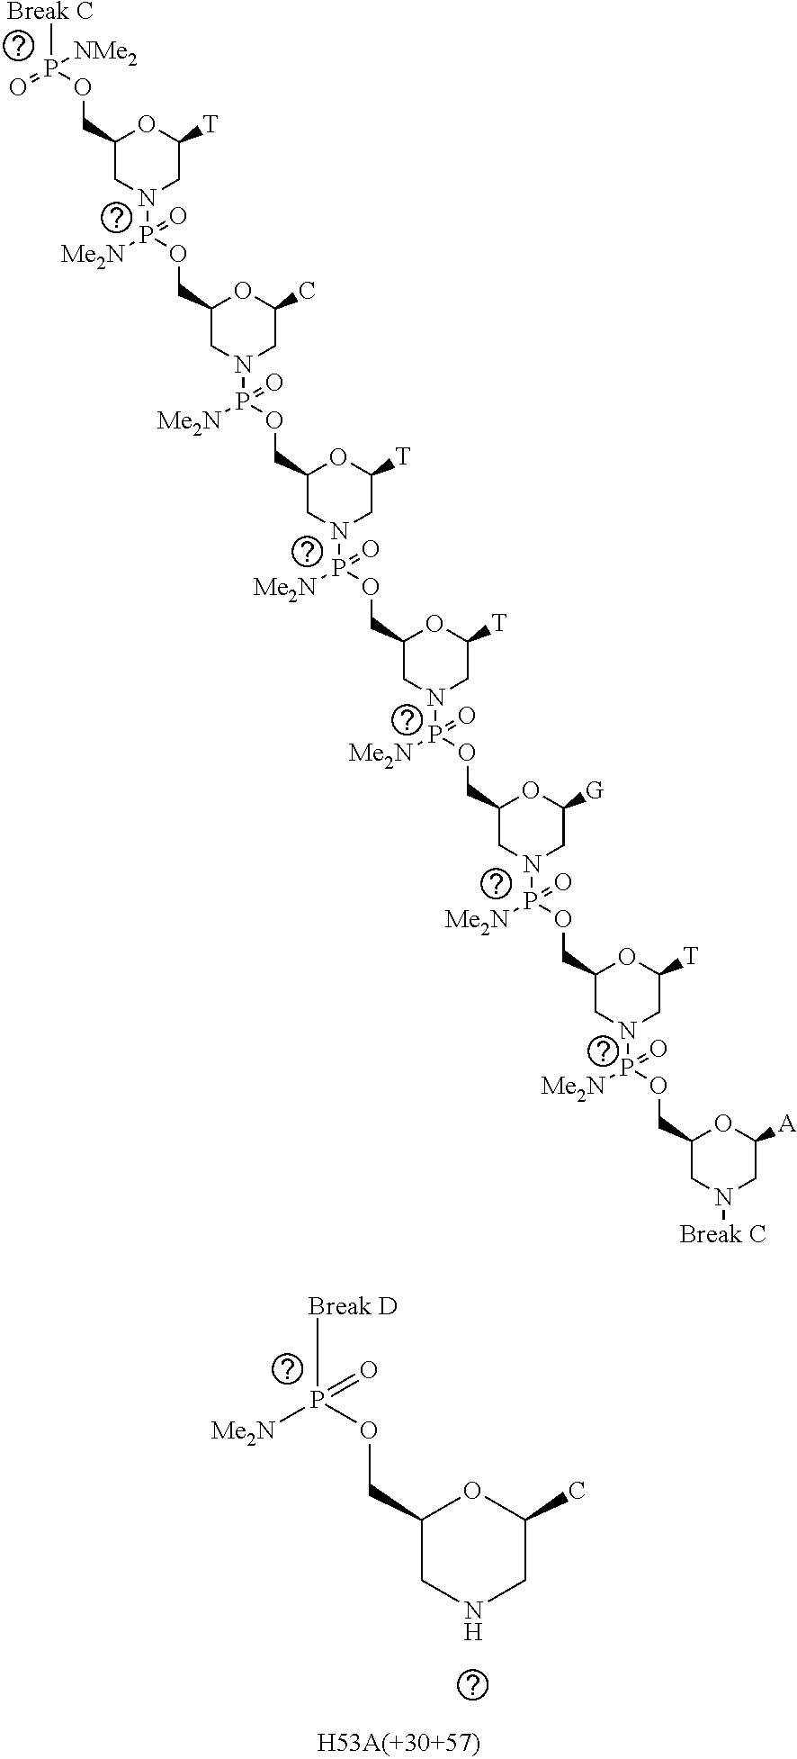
[Break C]P(OCC1CN(P(OCC2CN(P(OCC3CN(P(OCC4CN(P(OCC5CN(P(OCC6CN(P(OCC7CN([Break C])CC([A])O7)([Me2N])=O)CC([T])O6)([Me2N])=O)CC([G])O5)([Me2N])=O)CC([T])O4)([Me2N])=O)CC([T])O3)([Me2N])=O)CC(C)O2)([Me2N])=O)CC([T])O1)(=O)[NMe2].[Break D]P(OCC1CNCC(C)O1)([Me2N])=O
